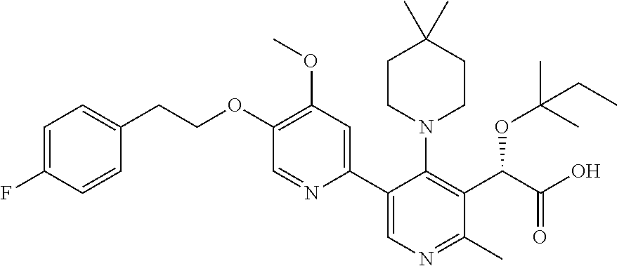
C1(OCCC2=CC=C(F)C=C2)=C(OC)C=C(C2=CN=C(C)C(C(C(O)=O)OC(C)(C)CC)=C2N2CCC(C)(C)CC2)N=C1
